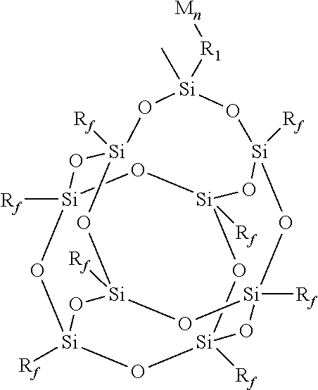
O1[Si]2([Rf])O[Si]3([Rf])O[Si]4([Rf])O[Si]1([Rf])O[Si]1([Rf])O[Si]([Rf])(O[Si]([Rf])(O[Si]([Rf])(O2)O[Si](C)([R1][Mn])O1)O3)O4
